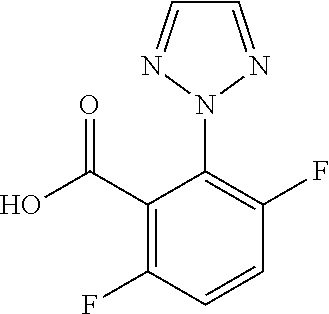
C1(C(O)=O)=C(F)C=CC(F)=C1N1N=CC=N1
